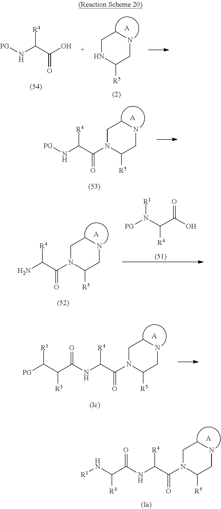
C1NC([R5])CNC1.[A].[PG]NC(C(O)=O)[R4].[PG]NC(C(=O)N1CCNCC1[R5])[R4].[A].[A].NC(C(=O)N1CCNCC1[R5])[R4].[PG]N(C(C(O)=O)[R4])[R1].[A].N(C(C(=O)N1CCNCC1[R5])[R4])C(C(C([PG])[R1])[R3])=O.[A].N(C(C(=O)N1CCNCC1[R5])[R4])C(C(N[R1])[R3])=O
